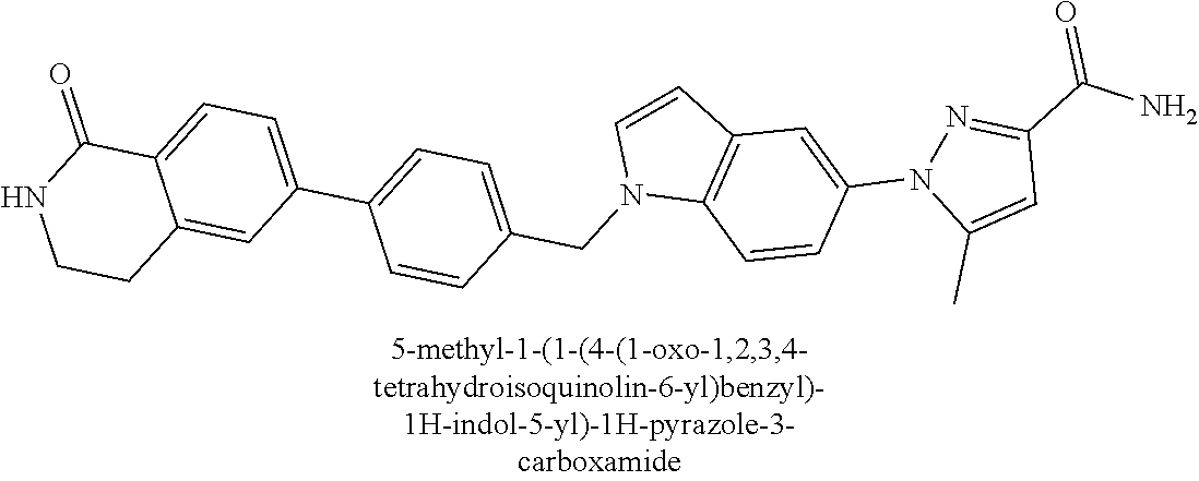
C12=CC=C(C3=CC=C(CN4C5=C(C=C4)C=C(N4C(C)=CC(C(=O)N)=N4)C=C5)C=C3)C=C1CCNC2=O
